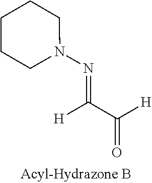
N1(N=C(C([H])=O)[H])CCCCC1
